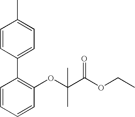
C1=CC=CC(OC(C)(C)C(=O)OCC)=C1C1=CC=C(C)C=C1
